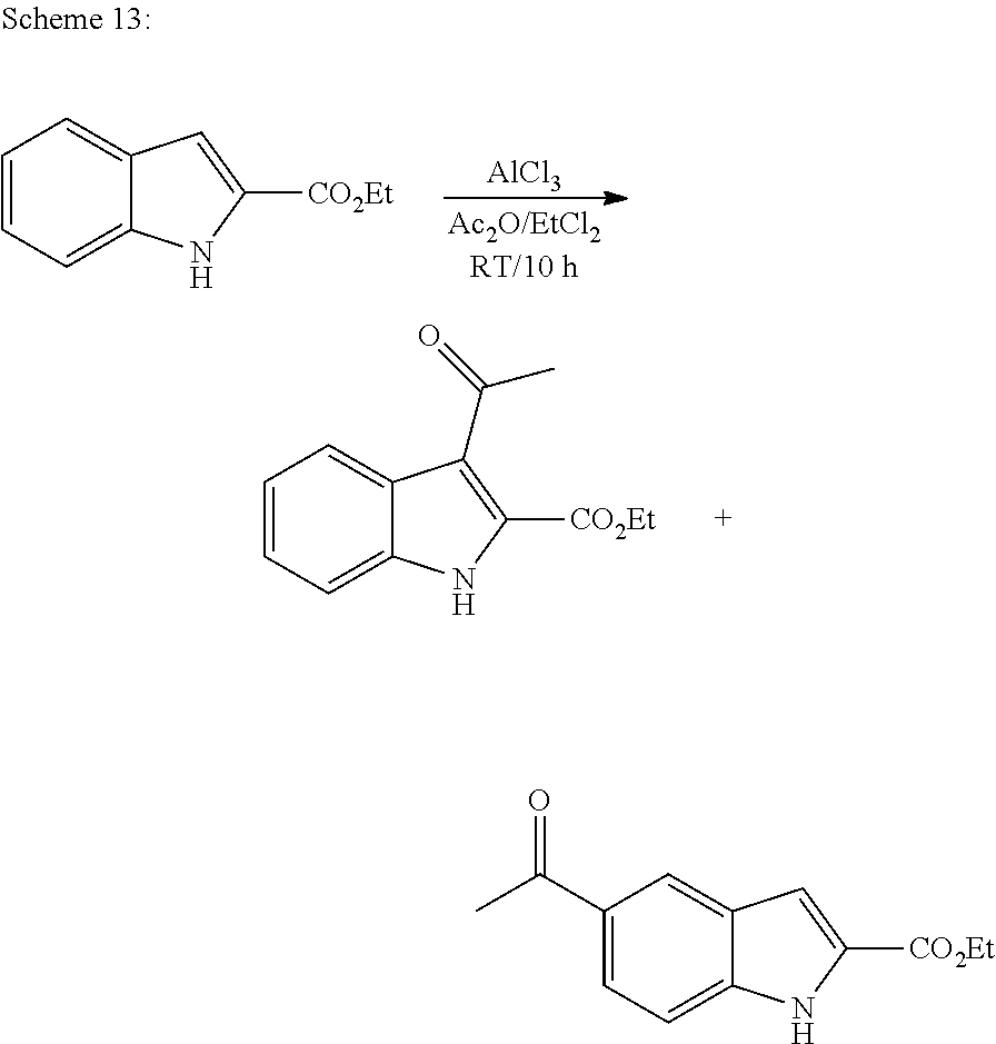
[AlCl3].C1=CC=C2C(=C1)C=C([CO2Et])N2.C1=CC=C2C(=C1)C(C(=O)C)=C([CO2Et])N2.C1(C(C)=O)=CC=C2C(=C1)C=C([CO2Et])N2
